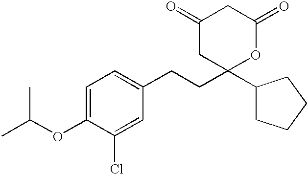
C1(OC(C)C)=CC=C(CCC2(C3CCCC3)OC(=O)CC(=O)C2)C=C1Cl
